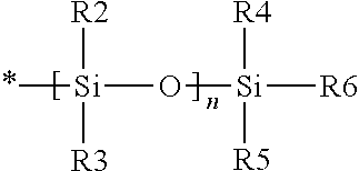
*[Si](O[Si]([R6])([R4])[R5])([R2])[R3]
